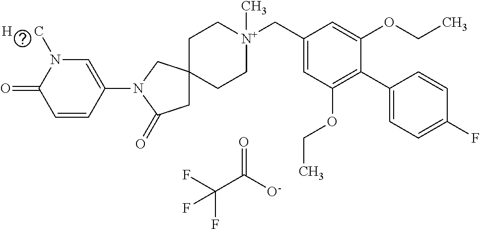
FC(C([O-])=O)(F)F.C1C[N+](CC2=CC(OCC)=C(C3=CC=C(F)C=C3)C(OCC)=C2)(C)CCC12CC(=O)N(C1=CN([H      C])C(=O)C=C1)C2
